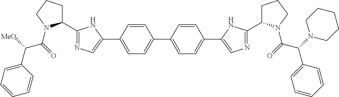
C(C(=O)N1C(C2=NC=C(C3=CC=C(C4=CC=C(C5=CN=C(C6CCCN6C(=O)C(N6CCCCC6)C6=CC=CC=C6)N5)C=C4)C=C3)N2)CCC1)(C1=CC=CC=C1)[MeO]
